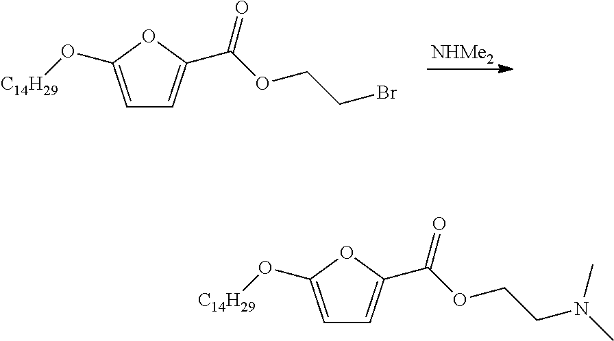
[NHMe2].C1=C(O[C14H29])OC(C(OCCBr)=O)=C1.C1=C(O[C14H29])OC(C(OCCN(C)C)=O)=C1
